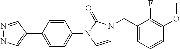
C1(C2=CC=C(N3C=CN(CC4=CC=CC(OC)=C4F)C3=O)C=C2)=CNN=C1
